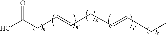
OC(CC=CCC=CCC)=O
